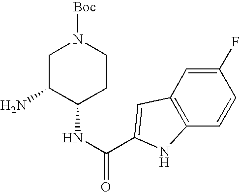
C1(NC(C2=CC3=C(C=CC(F)=C3)N2)=O)CCN([Boc])CC1N
